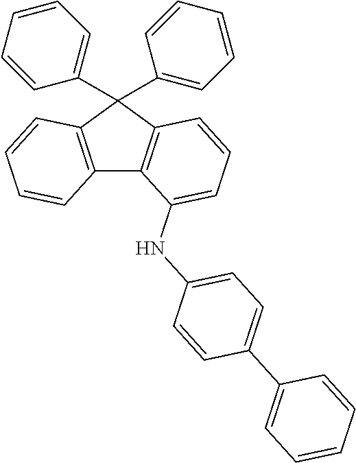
C12=C(C(C3=CC=CC=C3)(C3=CC=CC=C3)C3=C1C(NC1=CC=C(C4=CC=CC=C4)C=C1)=CC=C3)C=CC=C2
